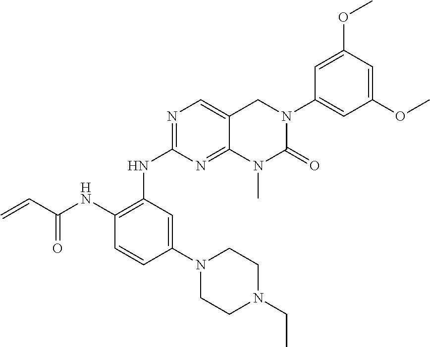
N(C1=NC=C2C(=N1)N(C)C(=O)N(C1=CC(OC)=CC(OC)=C1)C2)C1=C(NC(C=C)=O)C=CC(N2CCN(CC)CC2)=C1
